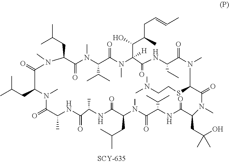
C1(CC(C)C)C(=O)N(C)C(C(C)C)C(=O)N(C)C(C(O)C(C)CC=CC)([H])C(=O)NC(CC)C(=O)N(C)C(SCCN(C)C)C(=O)N(C)C(CC(C)(O)C)C(=O)NC(C(C)C)C(=O)N(C)C(CC(C)C)C(=O)NC(C)C(=O)NC(C)C(=O)N(C)C(CC(C)C)C(=O)N1C
